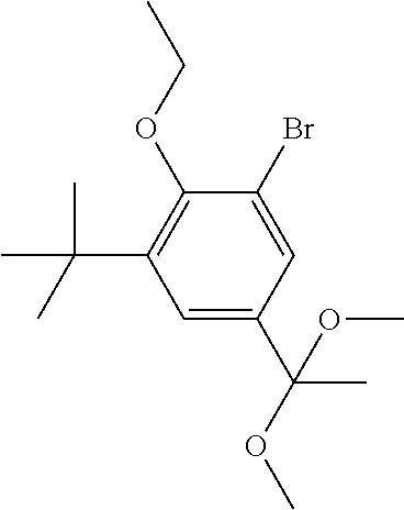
C1=C(C(OC)(C)OC)C=C(Br)C(OCC)=C1C(C)(C)C
